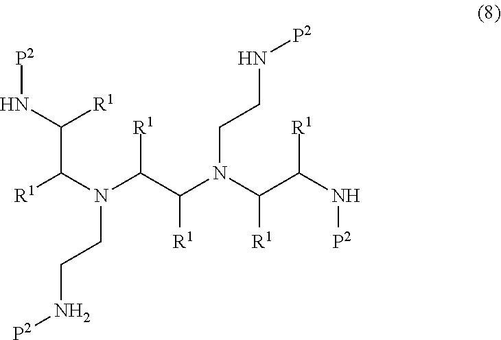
N(CCN[P2])(C(C(N(CCN[P2])C(C(N[P2])[R1])[R1])[R1])[R1])C(C(N[P2])[R1])[R1]
